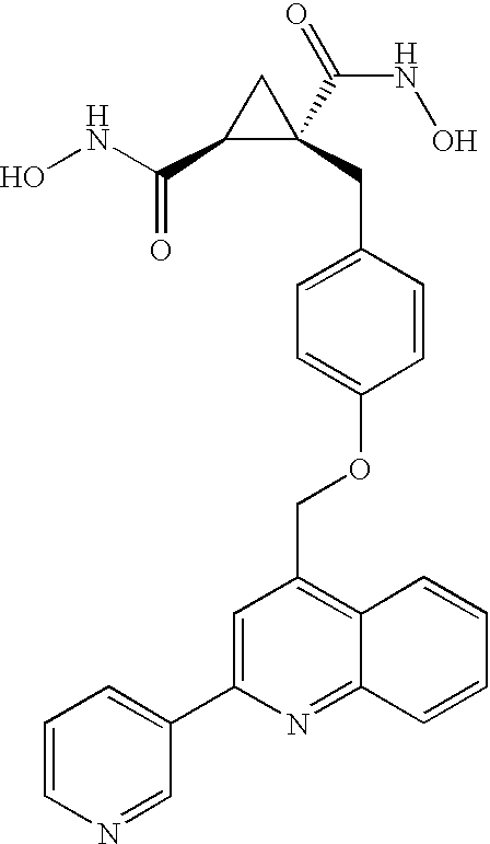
ONC(C1C(CC2=CC=C(OCC3=C4C(=NC(C5=CC=CN=C5)=C3)C=CC=C4)C=C2)(C(=O)NO)C1)=O
